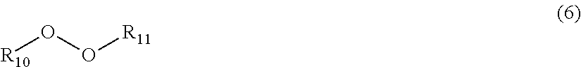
[R10]OO[R11]
